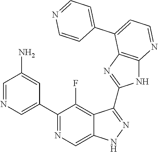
C1=NC=C(C2=NC=C3C(=C2F)C(C2=NC4=C(N2)N=CC=C4C2=CC=NC=C2)=NN3)C=C1N
